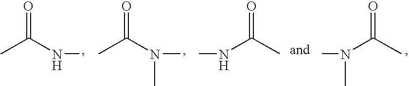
CC(NC)=O.CC(N(C)C)=O.N(C(C)=O)C.N(C(C)=O)(C)C
